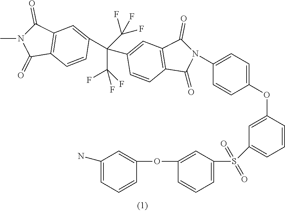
C1(=O)C2=C(C(=O)N1C)C=C(C(C(F)(F)F)(C(F)(F)F)C1=CC3=C(C=C1)C(=O)N(C1=CC=C(OC4=CC(S(=O)(=O)C5=CC=CC(OC6=CC(N)=CC=C6)=C5)=CC=C4)C=C1)C3=O)C=C2
